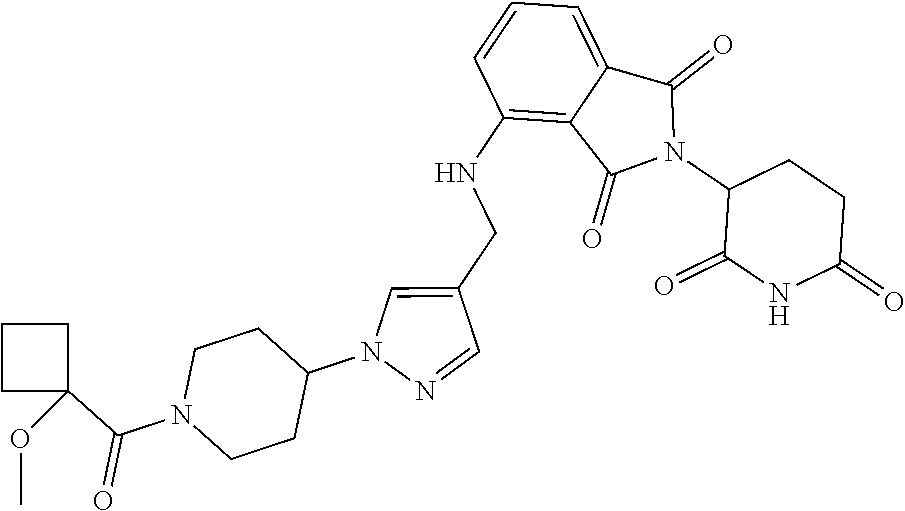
C1(NCC2=CN(C3CCN(C(C4(OC)CCC4)=O)CC3)N=C2)=C2C(=CC=C1)C(=O)N(C1C(=O)NC(=O)CC1)C2=O
